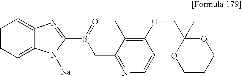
C1(COC2=C(C)C(CS(C3=NC4=CC=CC=C4N3[Na])=O)=NC=C2)(C)OCCCO1
